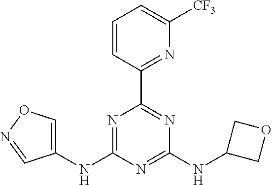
C1=CC(C2=NC(NC3COC3)=NC(NC3=CON=C3)=N2)=NC([CF3])=C1
